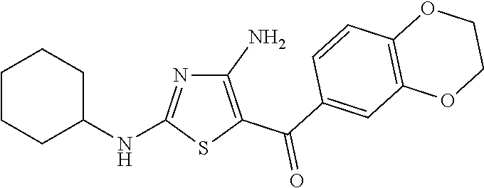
C1CCC(NC2=NC(N)=C(C(=O)C3=CC4=C(C=C3)OCCO4)S2)CC1
